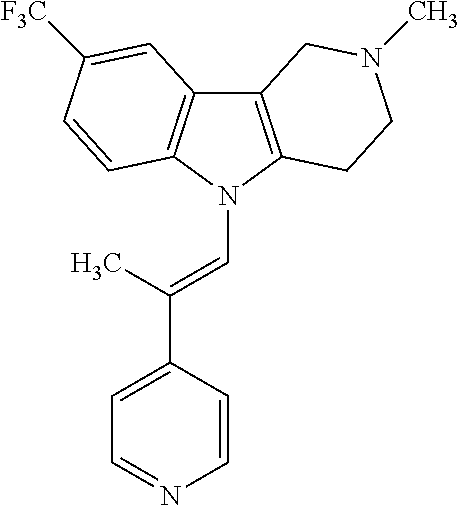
C12=C(N(C=C(C3=CC=NC=C3)C)C3=C1C=C([F3C])C=C3)CCN(C)C2
